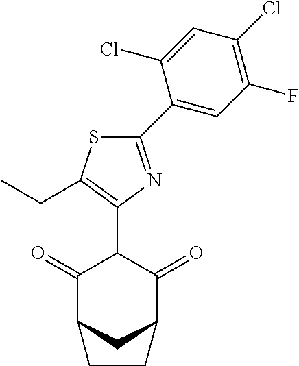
C1(=O)C2CC(C(=O)C1C1=C(CC)SC(C3=CC(F)=C(Cl)C=C3Cl)=N1)CC2
